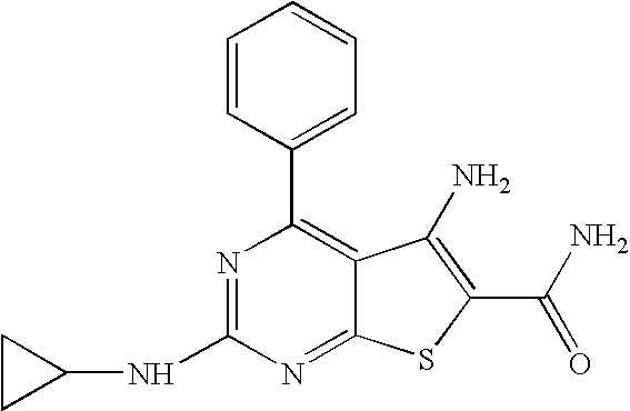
C1=CC(C2=C3C(=NC(NC4CC4)=N2)SC(C(=O)N)=C3N)=CC=C1
